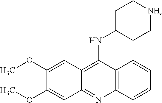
C12=C(N=C3C(=C1NC1CC[NH]CC1)C=C(OC)C(OC)=C3)C=CC=C2
